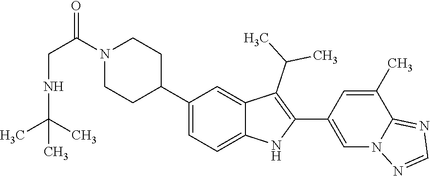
C1N(C(=O)CNC(C)(C)C)CCC(C2=CC=C3C(=C2)C(C(C)C)=C(C2=CN4C(=NC=N4)C(C)=C2)N3)C1
